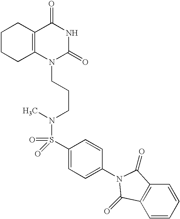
C1CCC2=C(C1)C(=O)NC(=O)N2CCCN(C)S(=O)(=O)C1=CC=C(N2C(=O)C3=C(C=CC=C3)C2=O)C=C1
